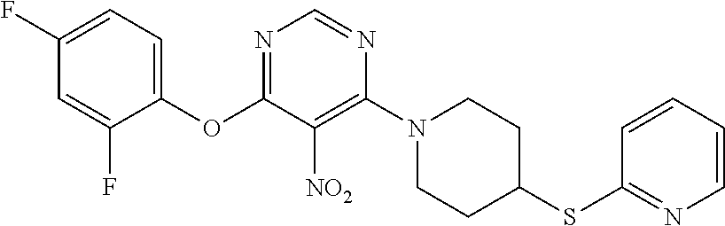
C1(OC2=NC=NC(N3CCC(SC4=NC=CC=C4)CC3)=C2[NO2])=CC=C(F)C=C1F
